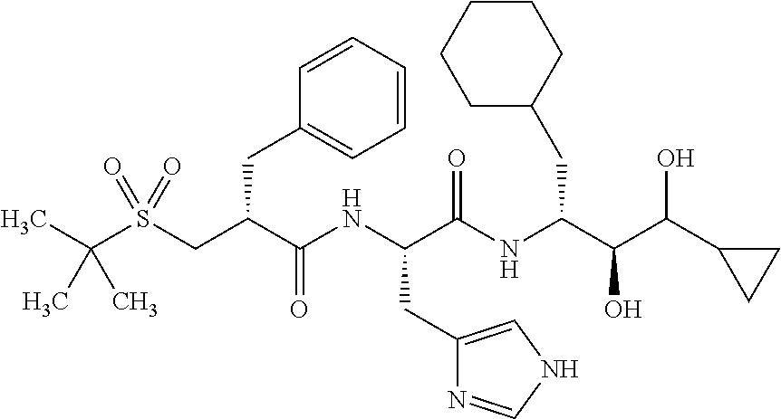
O=S(CC(C(NC(C(NC(C(C(C1CC1)O)O)CC1CCCCC1)=O)CC1=CNC=N1)=O)CC1=CC=CC=C1)(C(C)(C)C)=O
